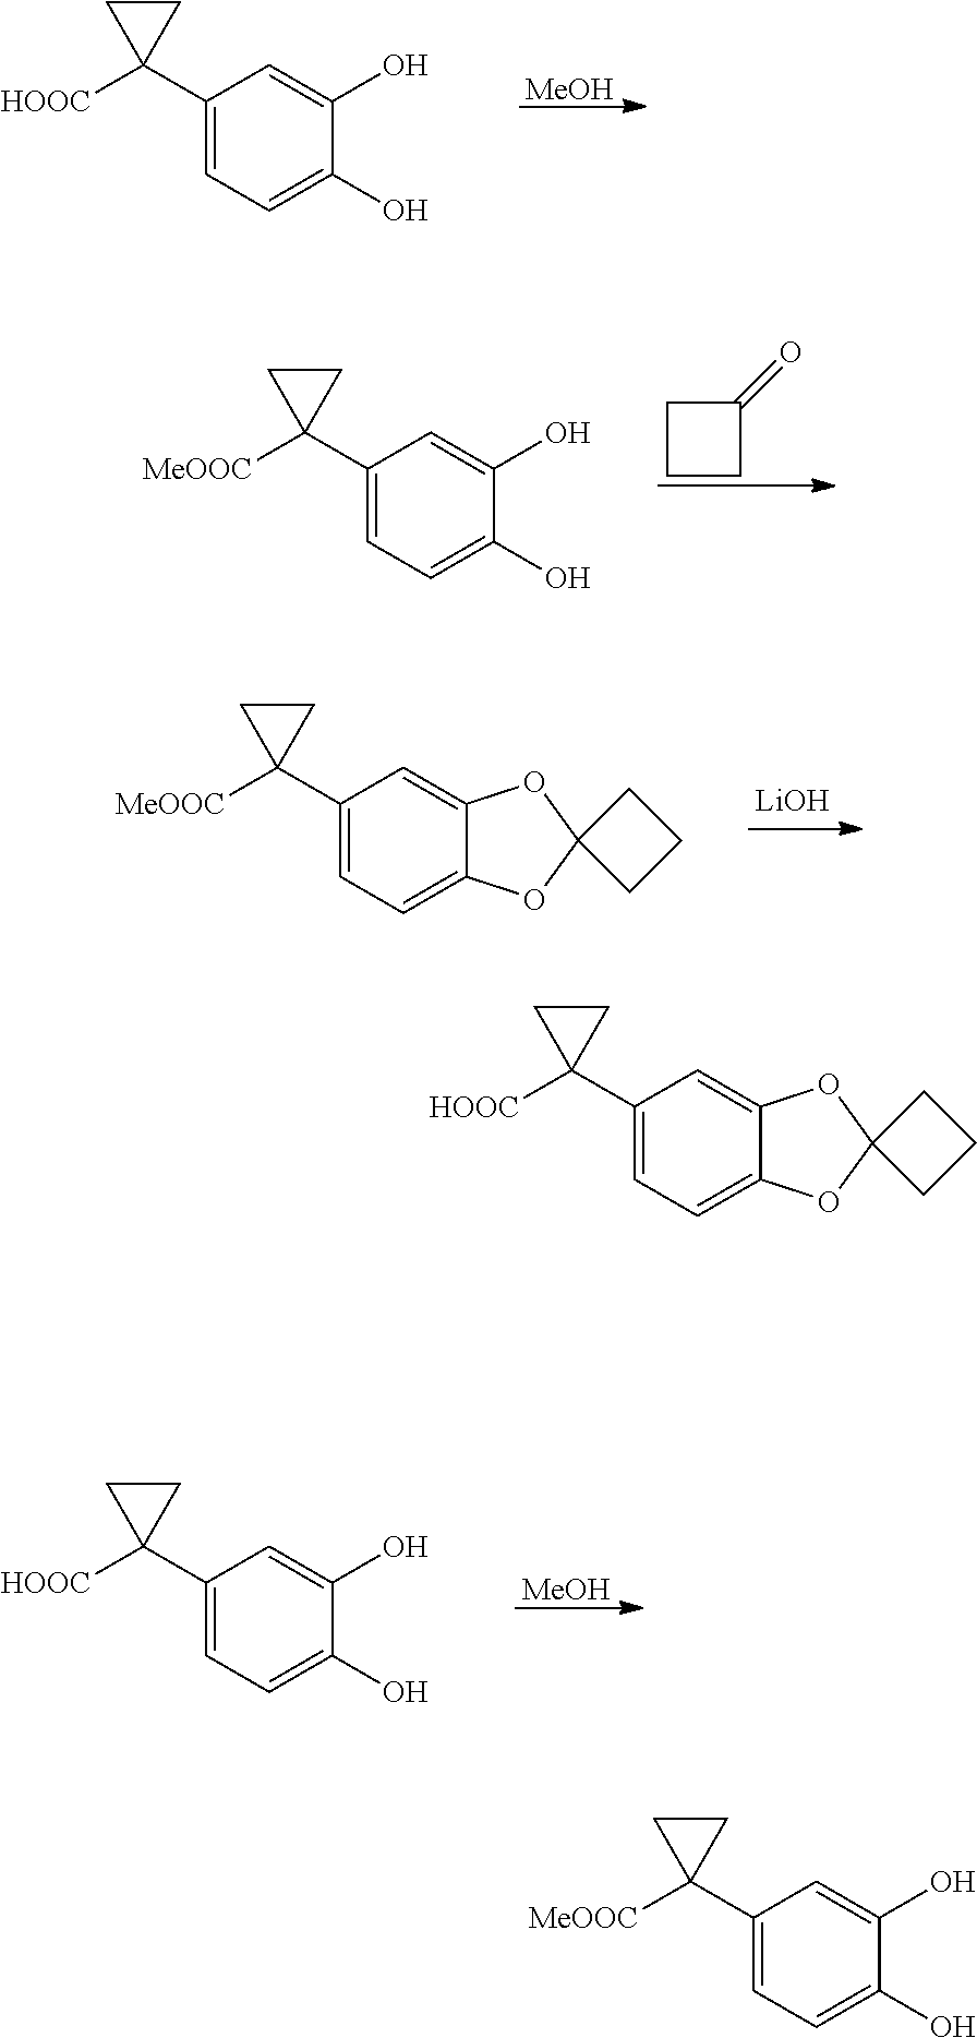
C1(C2([HOOC])CC2)=CC=C(O)C(O)=C1.[MeOH].C1(C2([MeOOC])CC2)=CC=C(O)C(O)=C1.C1CCC1=O.C1(C2([MeOOC])CC2)=CC=C2C(=C1)OC1(O2)CCC1.[LiOH].C1(C2([HOOC])CC2)=CC=C(O)C(O)=C1.[MeOH].C1(C2([HOOC])CC2)=CC=C2C(=C1)OC1(O2)CCC1.C1(C2([MeOOC])CC2)=CC=C(O)C(O)=C1
